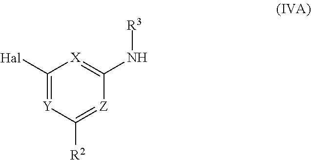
C1([Hal])=[Y]C([R2])=[Z]C(N[R3])=[X]1
